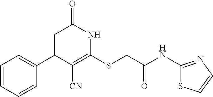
C1(C2C([CN])=C(SCC(NC3=NC=CS3)=O)NC(=O)C2)=CC=CC=C1
